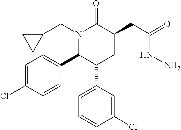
N1(CC2CC2)C(C2=CC=C(Cl)C=C2)C(C2=CC=CC(Cl)=C2)CC(CC(=O)NN)C1=O
